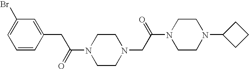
C(=O)(N1CCN(CC(N2CCN(C3CCC3)CC2)=O)CC1)CC1=CC(Br)=CC=C1
